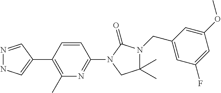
N1=CC(C2=C(C)N=C(N3C(=O)N(CC4=CC(F)=CC(OC)=C4)C(C)(C)C3)C=C2)=CN1
